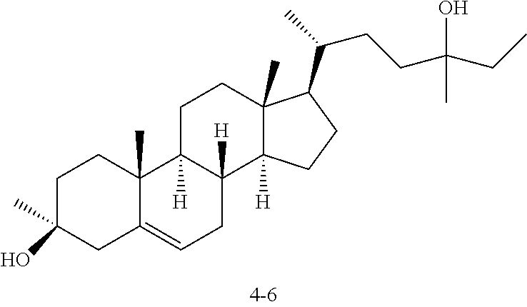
C1C(C)(O)CC2=CCC3([H])C([H])(C2(C)C1)CCC1(C)C3([H])CCC1C(CCC(C)(O)CC)C
